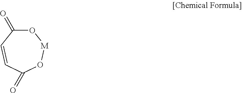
O1C(=O)C=CC(=O)O[M]1
